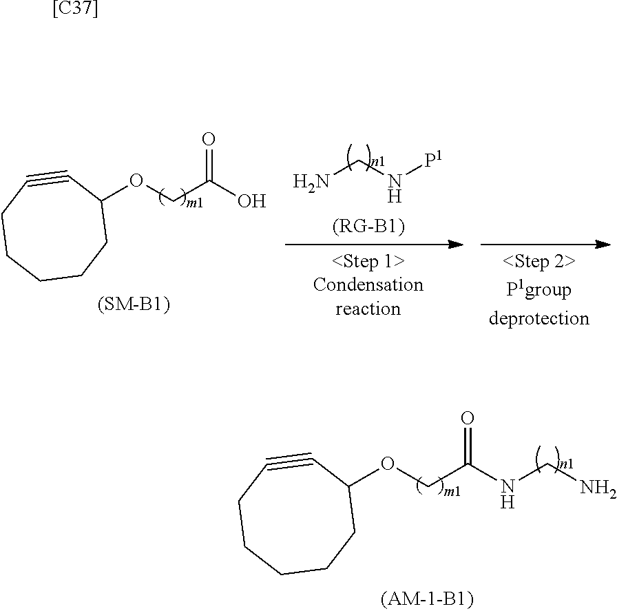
O=C(O)COC1C#CCCCCC1.NCN[P1].O=C(NCN)COC1C#CCCCCC1.[[C37]]
